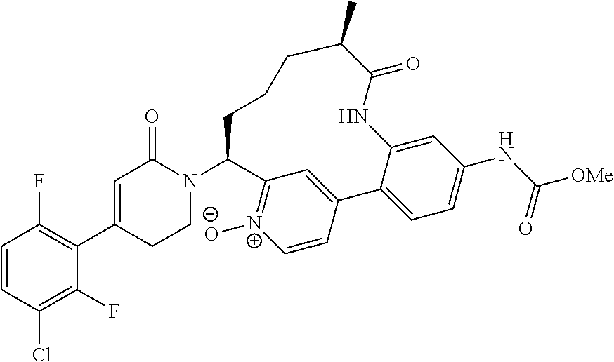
C1=CC(Cl)=C(F)C(C2=CC(=O)N(C3CCCC(C)C(=O)NC4=CC(NC(=O)[OMe])=CC=C4C4=CC3=[N+]([O-])C=C4)CC2)=C1F
